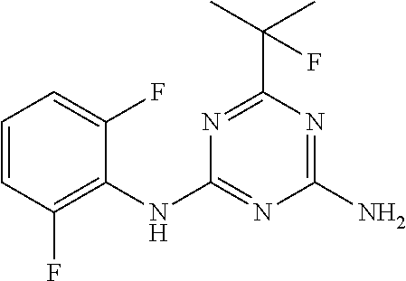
C1(NC2=NC(N)=NC(C(C)(C)F)=N2)=C(F)C=CC=C1F
